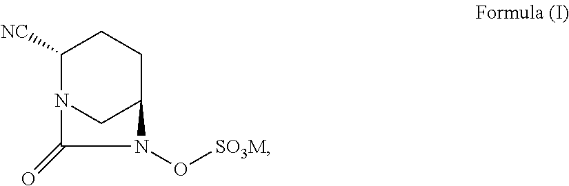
C1([NC])N2CC(CC1)N(O[SO3M])C2=O
